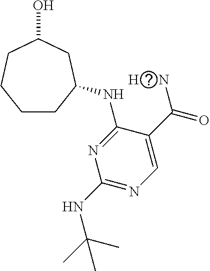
[H].C1CC(NC2=NC(NC(C)(C)C)=NC=C2C(=O)N)CC(O)CC1
